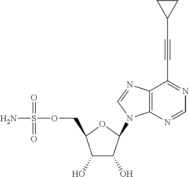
C1(O)C(O)C(N2C3=C(C(C#CC4CC4)=NC=N3)N=C2)OC1COS(N)(=O)=O
